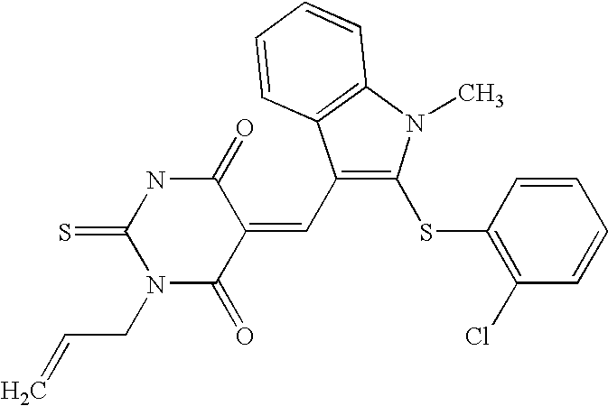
C1(C=C2C(=O)NC(=S)N(CC=C)C2=O)=C(SC2=C(Cl)C=CC=C2)N(C)C2=C1C=CC=C2
